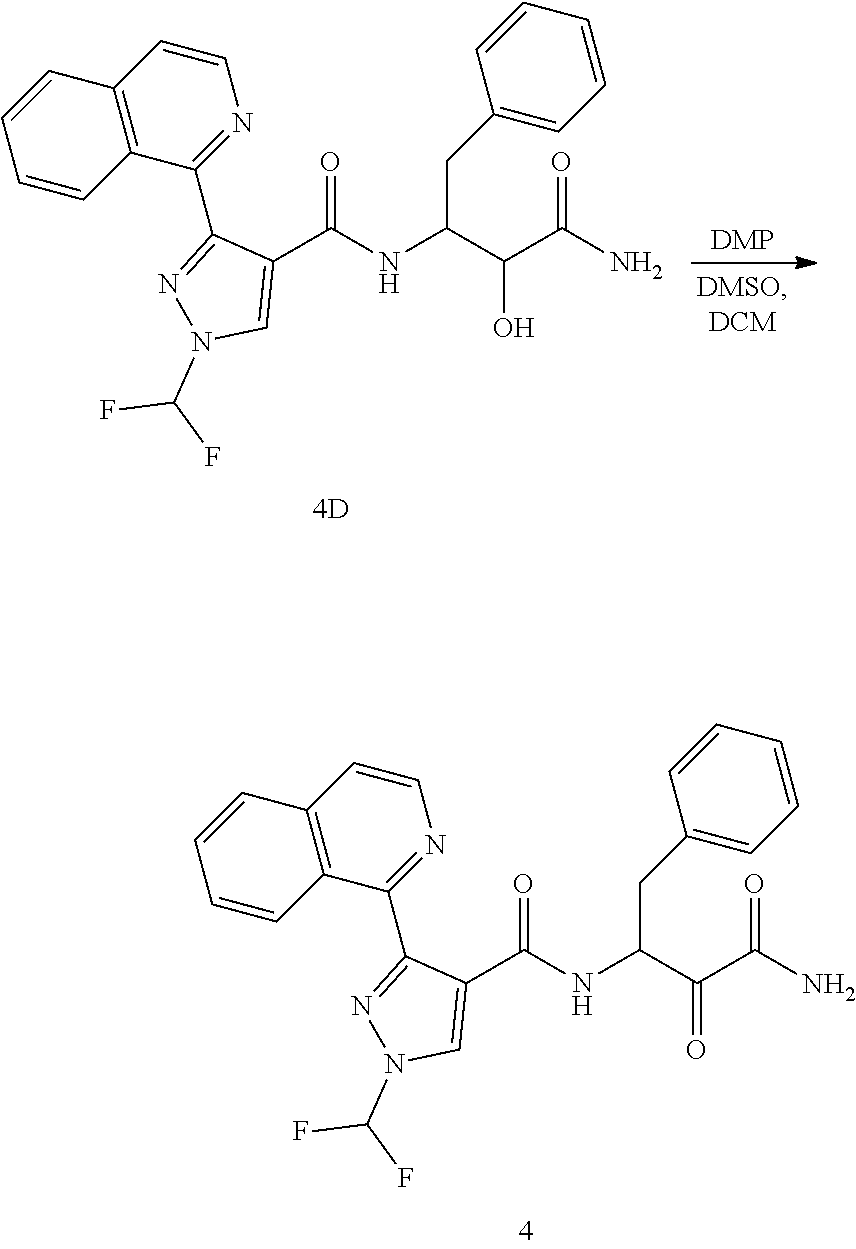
C1(C(=O)NC(C(C(N)=O)=O)CC2=CC=CC=C2)=CN(C(F)F)N=C1C1=NC=CC2=C1C=CC=C2.C1(C(=O)NC(C(C(N)=O)O)CC2=CC=CC=C2)=CN(C(F)F)N=C1C1=NC=CC2=C1C=CC=C2
